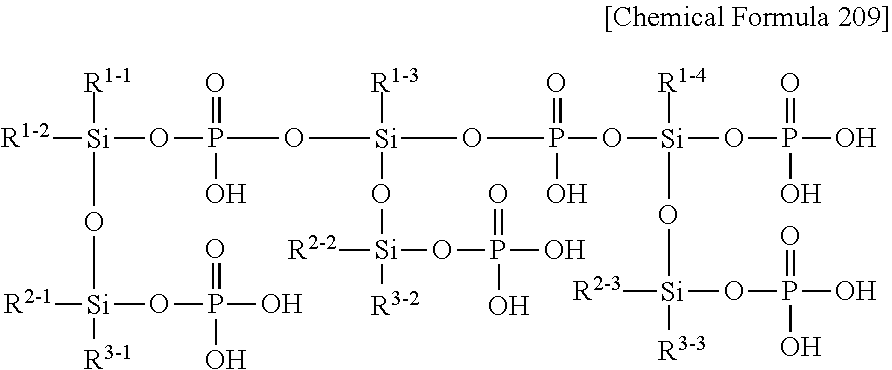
[R1-2][Si]([R1-1])(O[Si]([R2-1])([R3-1])OP(=O)(O)O)OP(=O)(O[Si]([R1-3])(O[Si]([R2-2])(OP(=O)(O)O)[R3-2])OP(O[Si]([R1-4])(O[Si]([R2-3])([R3-3])OP(=O)(O)O)OP(=O)(O)O)(=O)O)O
